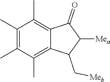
C1(C)=C(C)C(C)=C2C(=C1C)C(=O)C([Mea])C2C[Meb]
